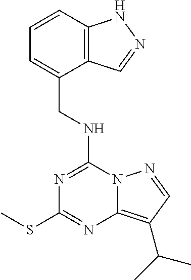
C1=CC2=C(C(CNC3=NC(SC)=NC4=C(C(C)C)C=NN34)=C1)C=NN2
